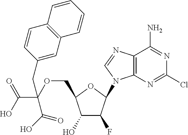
C1(O)C(F)C(N2C3=C(N=C2)C(N)=NC(Cl)=N3)OC1COC(C(O)=O)(C(O)=O)CC1=CC2=C(C=C1)C=CC=C2
